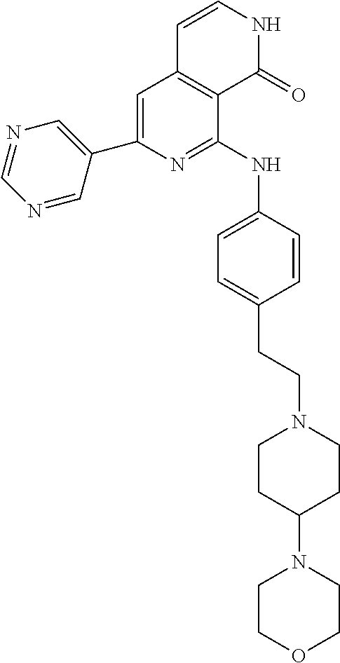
C1(C2=CC3=C(C(NC4=CC=C(CCN5CCC(N6CCOCC6)CC5)C=C4)=N2)C(=O)NC=C3)=CN=CN=C1
